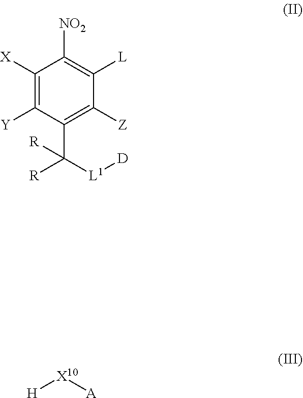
C1([X])=C([Y])C(C([L1][D])([R])[R])=C([Z])C([L])=C1[NO2].[H][X10][A]
